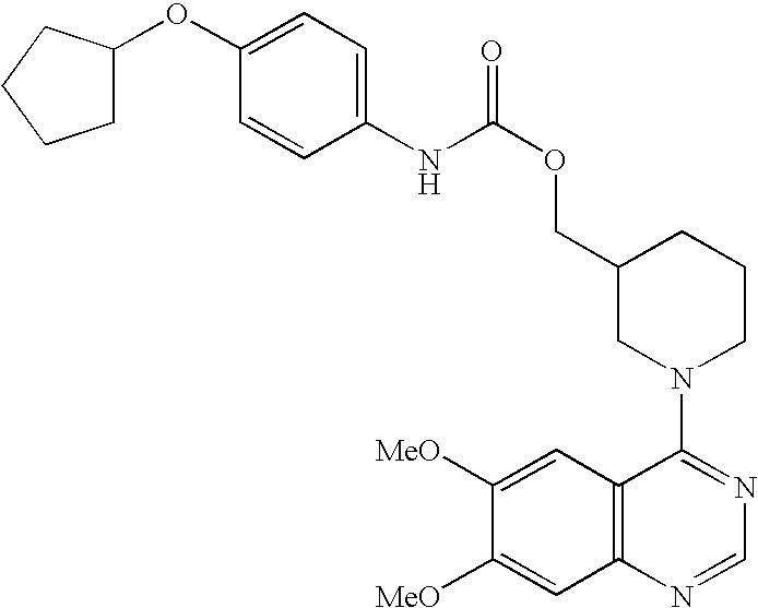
C1C(COC(=O)NC2=CC=C(OC3CCCC3)C=C2)CN(C2=NC=NC3=C2C=C([MeO])C([MeO])=C3)CC1
